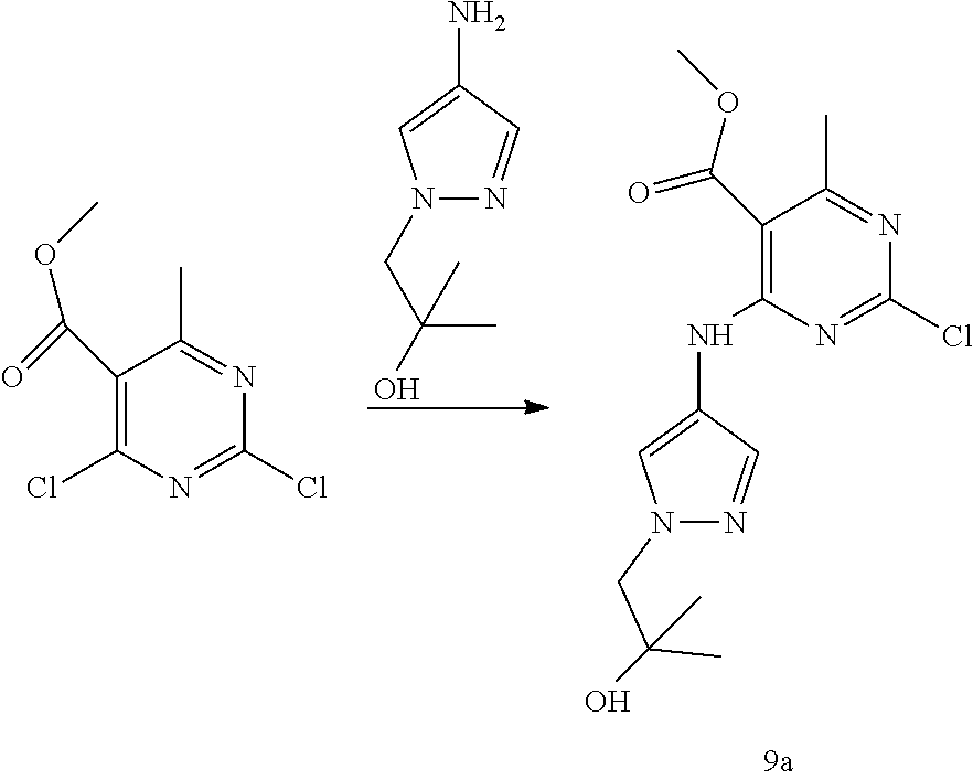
C1(C(OC)=O)=C(Cl)N=C(Cl)N=C1C.N1(CC(C)(O)C)N=CC(N)=C1.C1(C(OC)=O)=C(NC2=CN(CC(C)(O)C)N=C2)N=C(Cl)N=C1C
